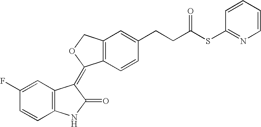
C1=C(F)C=CC2=C1C(=C1C3=C(C=C(CCC(SC4=NC=CC=C4)=O)C=C3)CO1)C(=O)N2
